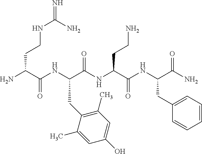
NC(C(NC(C(NC(C(NC(C(N)=O)CC1=CC=CC=C1)=O)CCN)=O)CC1=C(C)C=C(O)C=C1C)=O)CCNC(=N)N
